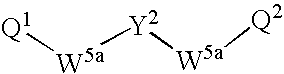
[Q1][W5a][Y2][W5a][Q2]
